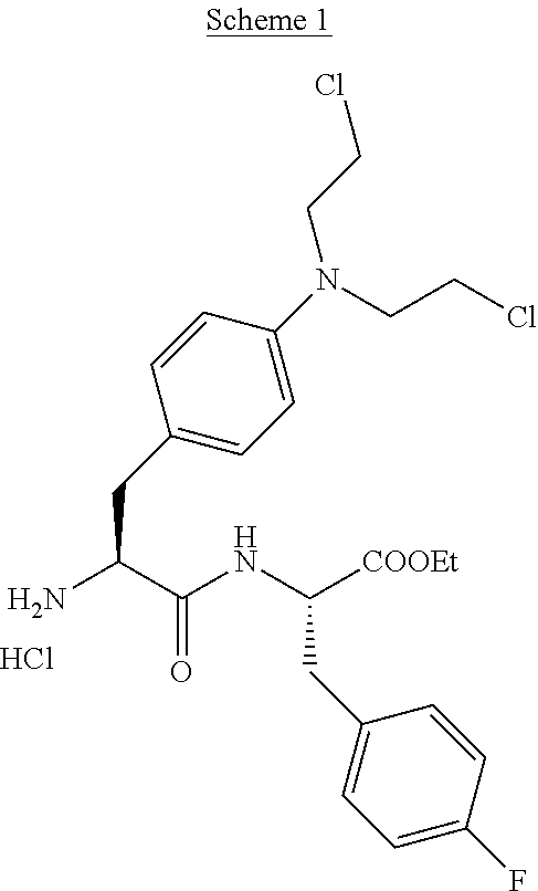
C(CCl)N(CCCl)C1=CC=C(CC(N)C(NC([COOEt])CC2=CC=C(F)C=C2)=O)C=C1.Cl
